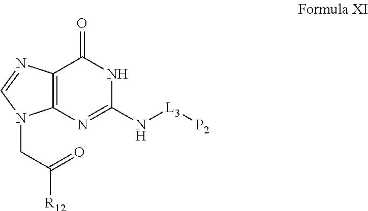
C(C([R12])=O)N1C2=C(N=C1)C(=O)NC(N[L3][P2])=N2
